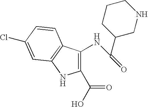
C1(C(O)=O)=C(NC(C2CNCCC2)=O)C2=C(N1)C=C(Cl)C=C2
